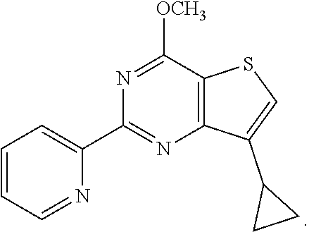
C12=C(C([OCH3])=NC(C3=CC=CC=N3)=N1)SC=C2C1CC1
